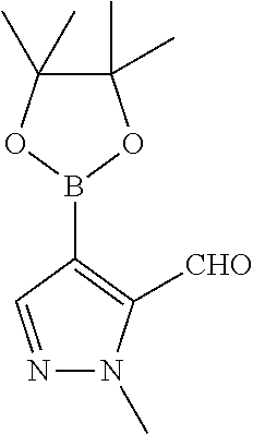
N1=CC(B2OC(C)(C)C(C)(C)O2)=C([CHO])N1C
